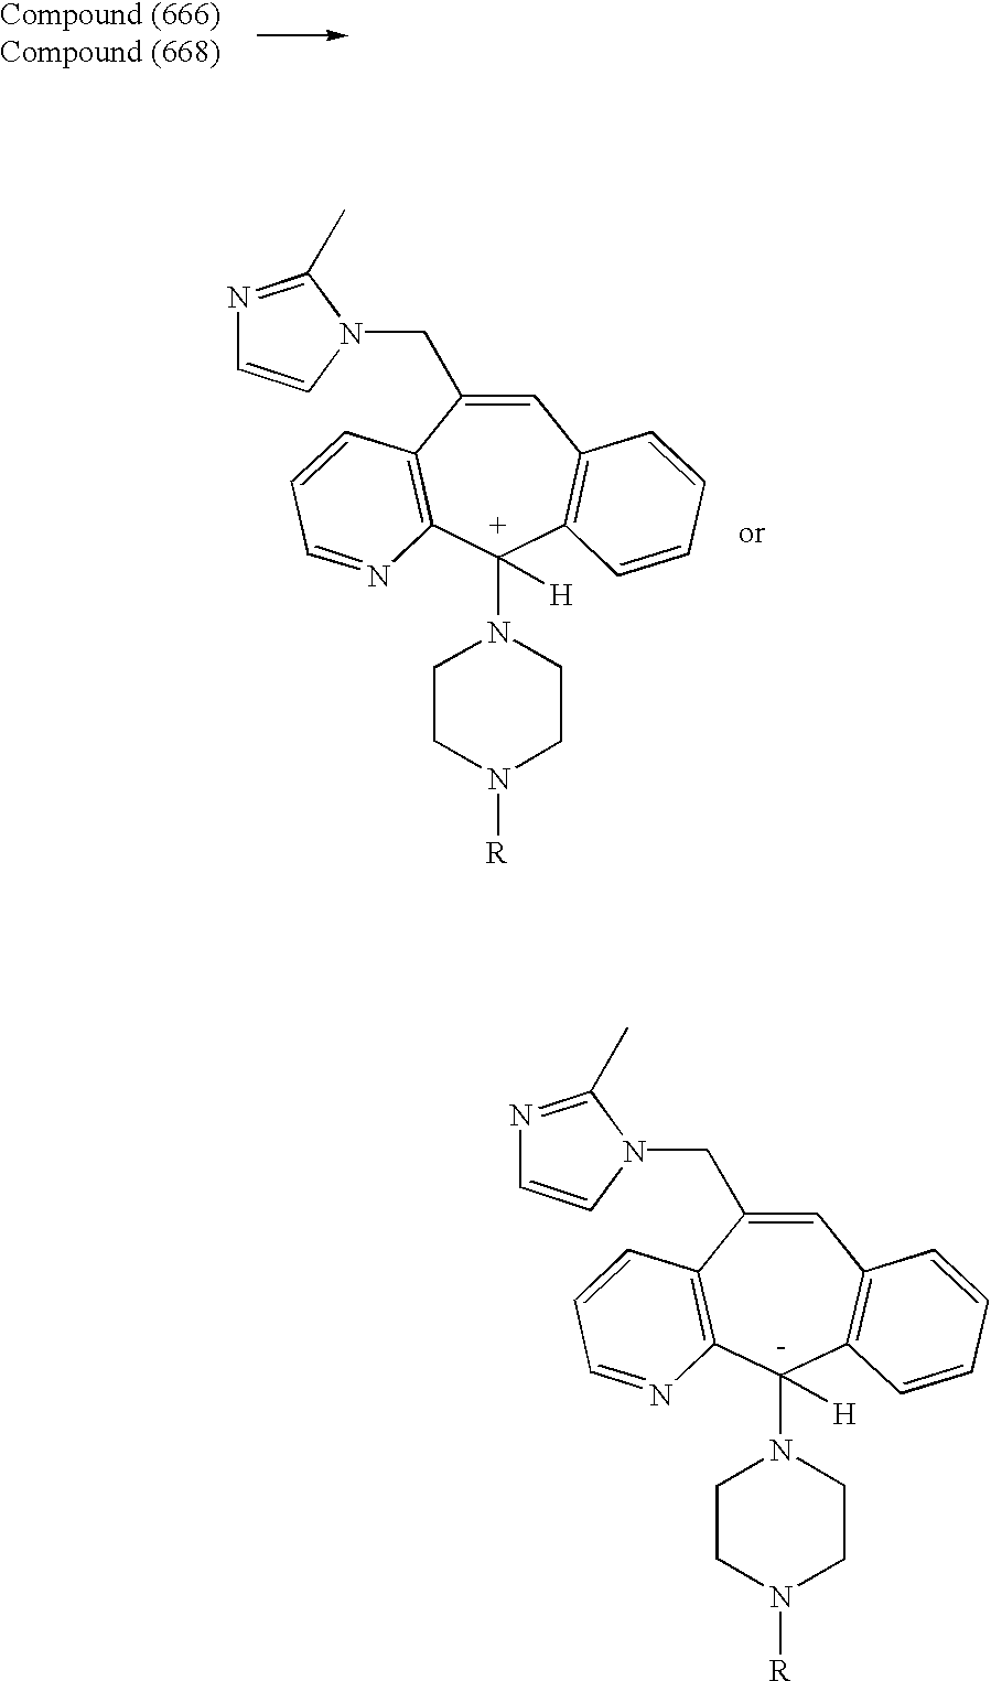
C1=C(CN2C=CN=C2C)C2=C([C+](N3CCN([R])CC3)([H])C3=C1C=CC=C3)N=CC=C2.C1=C(CN2C=CN=C2C)C2=C([C-](N3CCN([R])CC3)([H])C3=C1C=CC=C3)N=CC=C2
